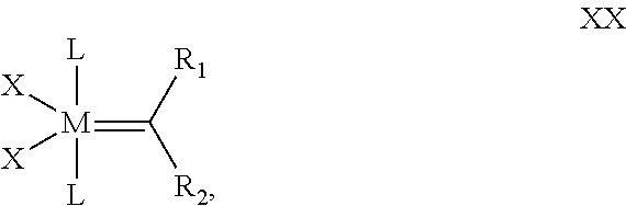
[M](=C([R1])[R2])([L])([L])([X])[X]
